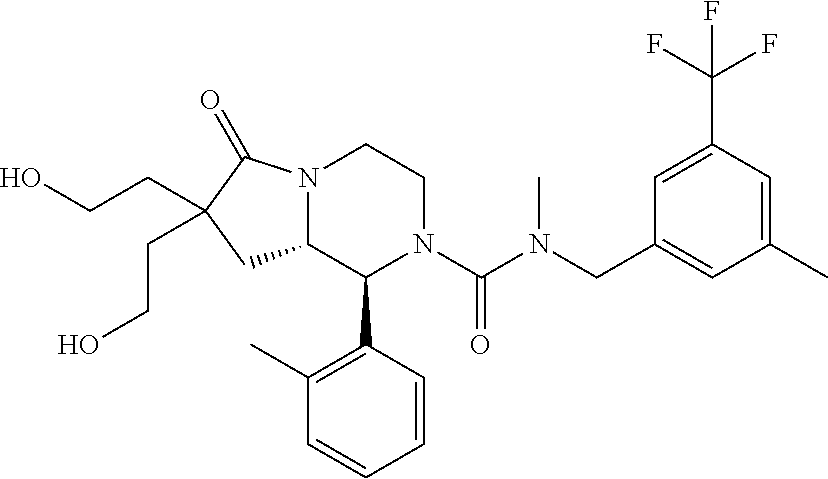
C12N(C(=O)C(CCO)(CCO)C1)CCN(C(N(CC1=CC(C)=CC(C(F)(F)F)=C1)C)=O)C2C1=C(C)C=CC=C1
